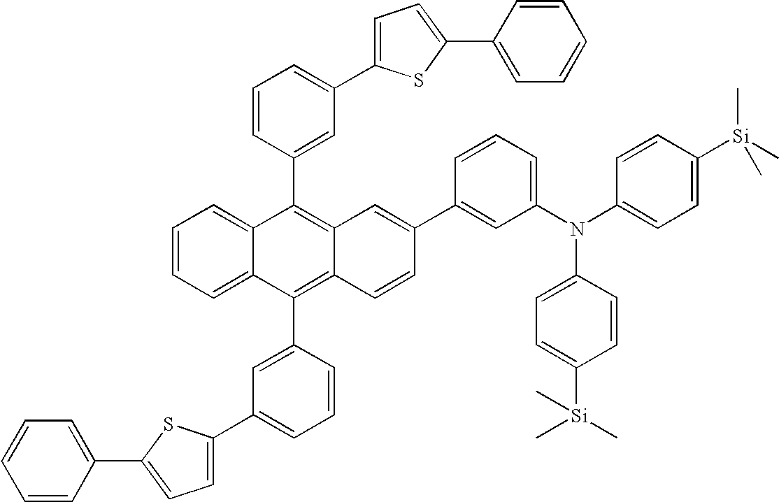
C1=CC=C(C2=CC=C(C3=CC=CC=C3)S2)C=C1C1=C2C(=C(C3=CC(C4=CC=C(C5=CC=CC=C5)S4)=CC=C3)C3=CC=CC=C13)C=CC(C1=CC(N(C3=CC=C([Si](C)(C)C)C=C3)C3=CC=C([Si](C)(C)C)C=C3)=CC=C1)=C2
